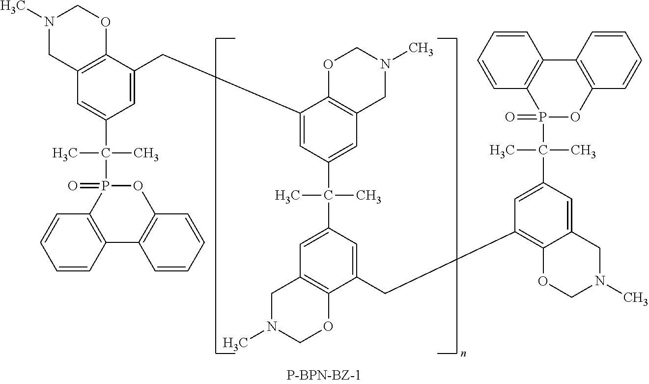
C12=C(C(CC3=CC(C(C4=CC5=C(C(CC6=C7C(=CC(C(C)(C)P8(=O)OC9=C(C%10=C8C=CC=C%10)C=CC=C9)=C6)CN(C)CO7)=C4)OCN(C)C5)(C)C)=CC4=C3OCN(C)C4)=CC(C(P3(=O)OC4=C(C5=C3C=CC=C5)C=CC=C4)(C)C)=C1)OCN(C)C2
